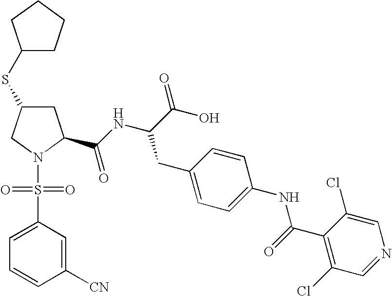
C1C(SC2CCCC2)CN(S(C2=CC=CC([CN])=C2)(=O)=O)C1C(NC(C(O)=O)CC1=CC=C(NC(C2=C(Cl)C=NC=C2Cl)=O)C=C1)=O
